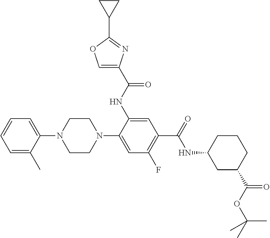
C1=C(C)C(N2CCN(C3=CC(F)=C(C(NC4CC(C(OC(C)(C)C)=O)CCC4)=O)C=C3NC(C3=COC(C4CC4)=N3)=O)CC2)=CC=C1
